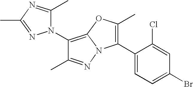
C1(N2C(C)=NC(C)=N2)=C2N(N=C1C)C(C1=CC=C(Br)C=C1Cl)=C(C)O2
